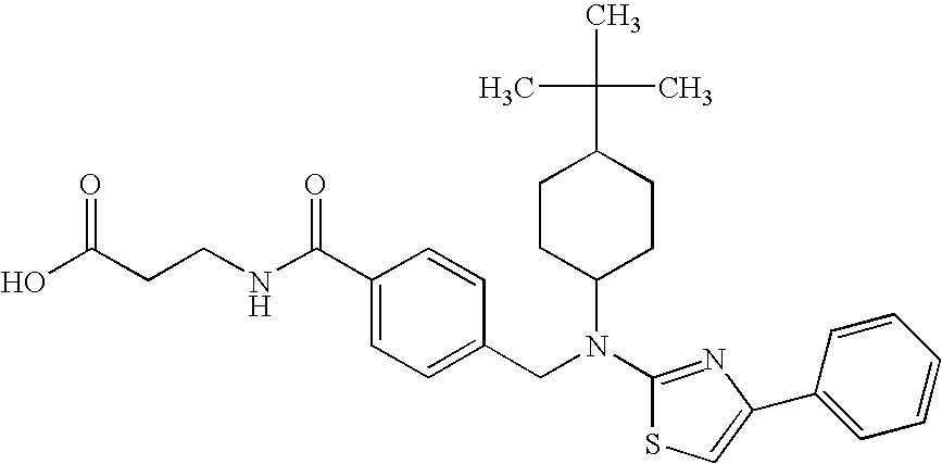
C(C1CCC(N(C2=NC(C3=CC=CC=C3)=CS2)CC2=CC=C(C(NCCC(O)=O)=O)C=C2)CC1)(C)(C)C
